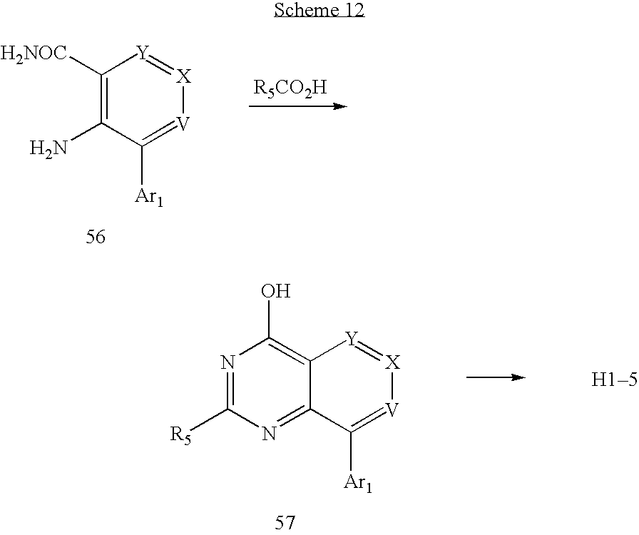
C1([H2NOC])=C(N)C([Ar1])=[V][X]=[Y]1.C12=C(O)N=C([R5])N=C1C([Ar1])=[V][X]=[Y]2
